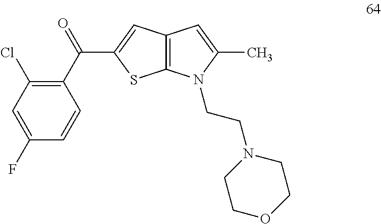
C1(C(=O)C2=CC3=C(S2)N(CCN2CCOCC2)C(C)=C3)=C(Cl)C=C(F)C=C1
